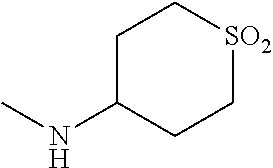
C1C(NC)CC[SO2]C1
